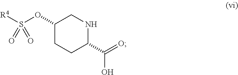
C1(OS([R4])(=O)=O)CCC(C(=O)O)NC1
